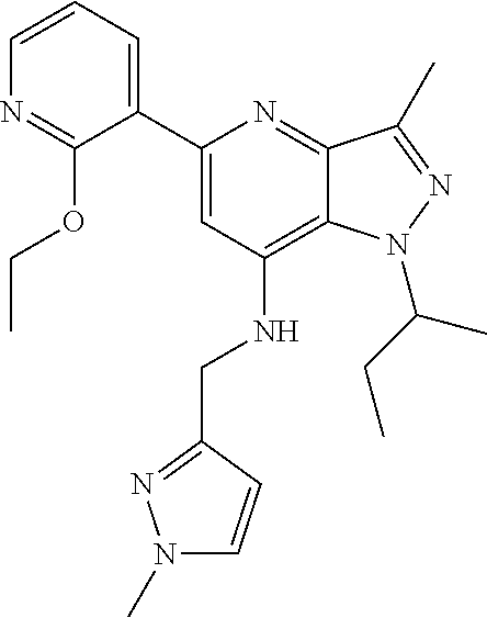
C1=CC=C(C2=CC(NCC3=NN(C)C=C3)=C3C(=N2)C(C)=NN3C(CC)C)C(OCC)=N1
